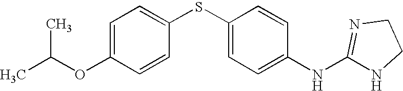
C1=C(OC(C)C)C=CC(SC2=CC=C(NC3=NCCN3)C=C2)=C1
